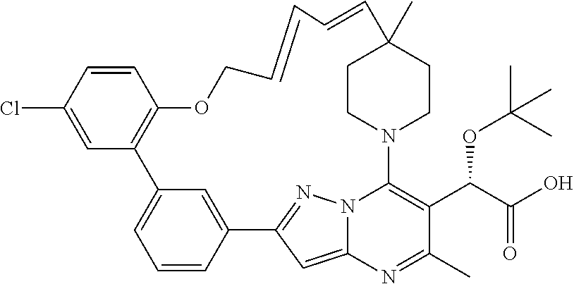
C1=CC2=CC(=C1)C1=C(C=CC(Cl)=C1)OCC=CC=CC1(C)CCN(C3=C(C(C(=O)O)OC(C)(C)C)C(C)=NC4=CC2=NN43)CC1
